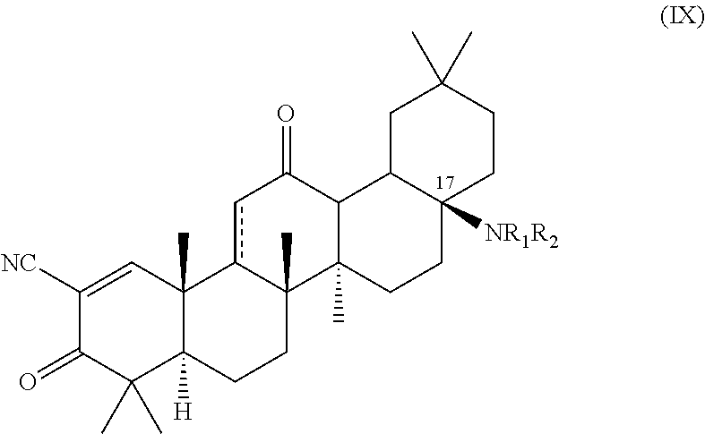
C1([NC])=CC2(C)C([H])(C(C)(C)C1=O)CCC1(C)c2cC(=O)C2C1(C)CCC1([NR1R2])C2CC(C)(C)CC1
